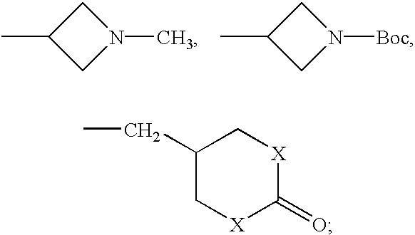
C1(CC)C[X]C(=O)[X]C1.C1(C)CN(C)C1.C1(C)CN([Boc])C1
